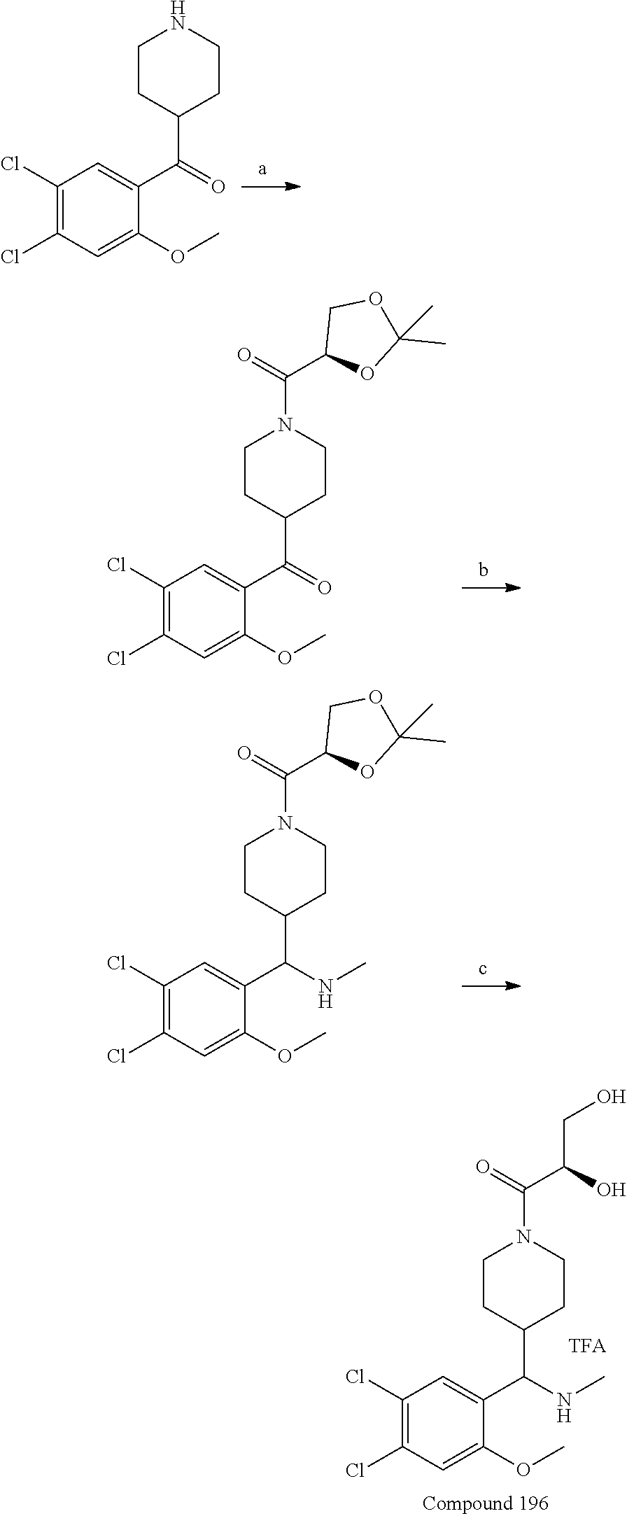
C1(Cl)=C(Cl)C=C(OC)C(C(C2CCNCC2)=O)=C1.C1(Cl)=C(Cl)C=C(OC)C(C(C2CCN(C(=O)C3OC(C)(C)OC3)CC2)=O)=C1.C1(Cl)=C(Cl)C=C(OC)C(C(C2CCN(C(=O)C3OC(C)(C)OC3)CC2)NC)=C1.C1(Cl)=C(Cl)C=C(OC)C(C(C2CCN(C(=O)C(O)CO)CC2)NC)=C1
